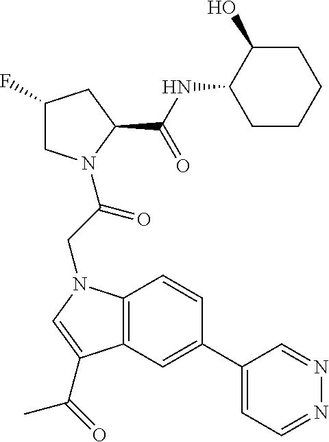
C1(F)CN(C(CN2C3=C(C=C(C4=CC=NN=C4)C=C3)C(C(C)=O)=C2)=O)C(C(NC2CCCCC2O)=O)C1
